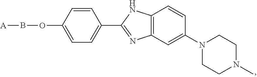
C1=CC(OB[A])=CC=C1C1=NC2=C(N1)C=CC(N1CCN(C)CC1)=C2
